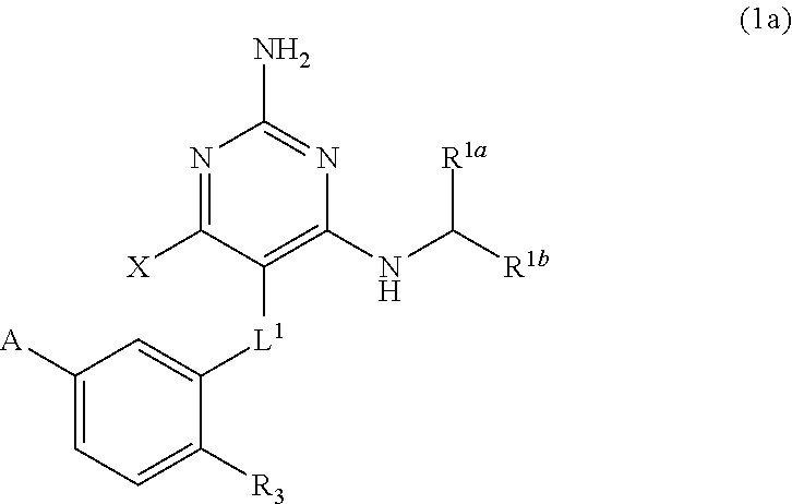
C1([A])=CC=C([R3])C([L1]C2=C(NC([R1b])[R1a])N=C(N)N=C2[X])=C1
